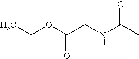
C(NC(=O)C)C(=O)OCC
